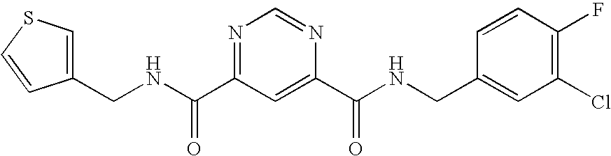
N(C(=O)C1=NC=NC(C(=O)NCC2=CC(Cl)=C(F)C=C2)=C1)CC1=CSC=C1
